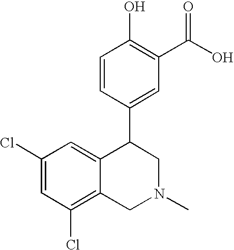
C1=CC(C2C3=CC(Cl)=CC(Cl)=C3CN(C)C2)=CC(C(O)=O)=C1O
